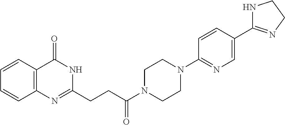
C12=C(N=C(CCC(N3CCN(C4=NC=C(C5=NCCN5)C=C4)CC3)=O)NC1=O)C=CC=C2
